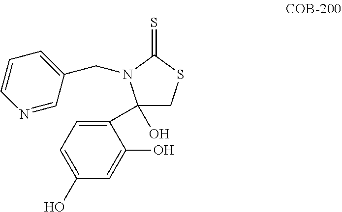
C1(O)(C2=CC=C(O)C=C2O)CSC(=S)N1CC1=CC=CN=C1
